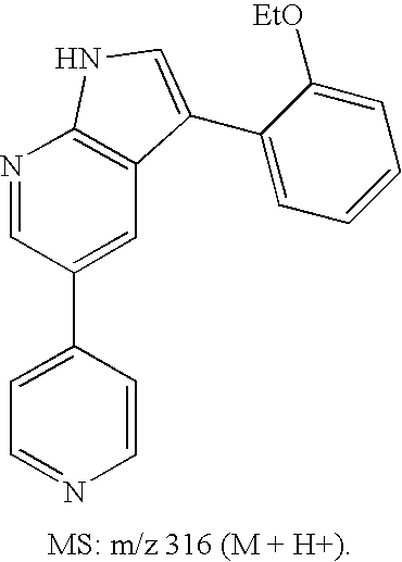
C1=C(C2=CC3=C(N=C2)NC=C3C2=CC=CC=C2[EtO])C=CN=C1
